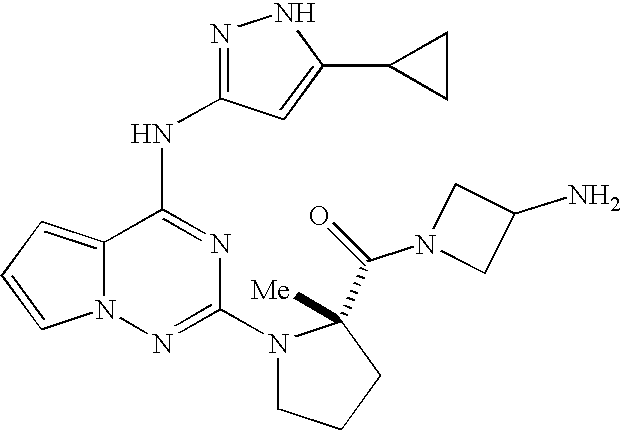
N1N=C(NC2=NC(N3CCCC3(C(=O)N3CC(N)C3)[Me])=NN3C2=CC=C3)C=C1C1CC1
